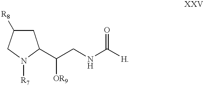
C1C([R8])CN([R7])C1C(CNC([H])=O)[OR9]
